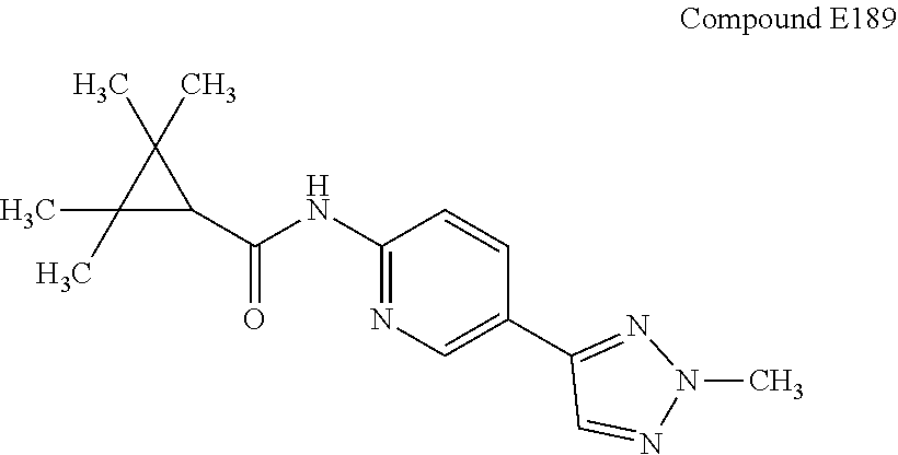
C1(NC(C2C(C)(C)C2(C)C)=O)=NC=C(C2=NN(C)N=C2)C=C1
